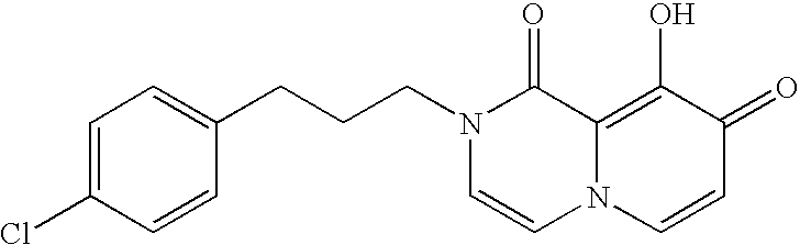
C1(CCCN2C=CN3C(=C(O)C(=O)C=C3)C2=O)=CC=C(Cl)C=C1
